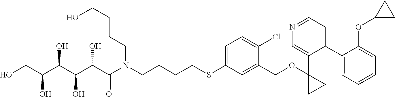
S(C1=CC=C(Cl)C(COC2(C3=CN=CC=C3C3=CC=CC=C3OC3CC3)CC2)=C1)CCCCN(C(C(C(C(C(CO)O)O)O)O)=O)CCCCO
